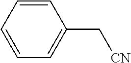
C1=CC=CC=C1C[CN]
